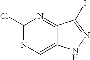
C1(Cl)=NC=C2C(=N1)C(I)=NN2
